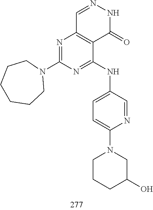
C1=NNC(=O)C2=C1N=C(N1CCCCCC1)N=C2NC1=CC=C(N2CCCC(O)C2)N=C1
